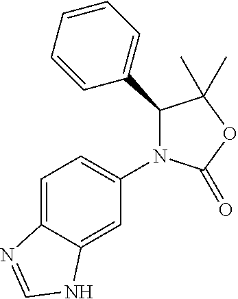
O1C(=O)N(C2=CC=C3C(=C2)NC=N3)C(C2=CC=CC=C2)C1(C)C
